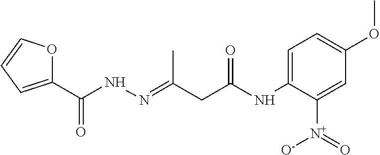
C1(C(NN=C(CC(NC2=CC=C(OC)C=C2[N+]([O-])=O)=O)C)=O)=CC=CO1
